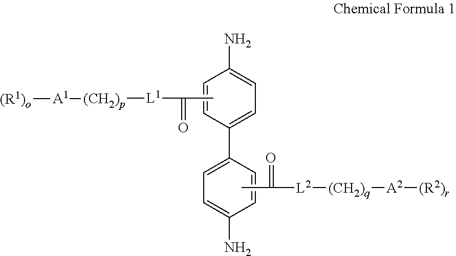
C1=CC(C2=CC=C(N)C=C2)=CC=C1N.CC([L2][(CH2)q][A2][(R2)r])=O.CC([L1][(CH2)p][A1][(R1)o])=O
